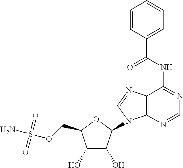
C1(O)C(O)C(N2C3=C(C(NC(C4=CC=CC=C4)=O)=NC=N3)N=C2)OC1COS(N)(=O)=O
